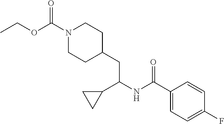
C1=CC(F)=CC=C1C(NC(C1CC1)CC1CCN(C(=O)OCC)CC1)=O
